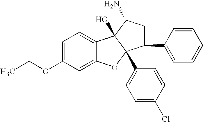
C1=C(OCC)C=C2C(=C1)C1(O)C(C3=CC=C(Cl)C=C3)(O2)C(C2=CC=CC=C2)CC1N
